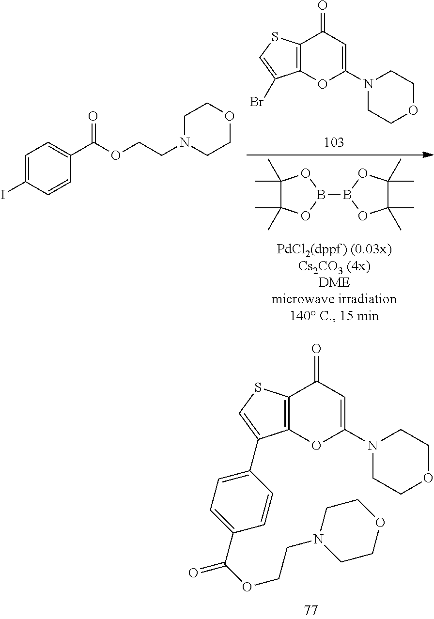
C12=C(SC=C1Br)C(=O)C=C(N1CCOCC1)O2.C1(C)(C)C(C)(C)OB(B2OC(C)(C)C(C)(C)O2)O1.O(CCN1CCOCC1)C(C1=CC=C(I)C=C1)=O.C12=C(SC=C1C1=CC=C(C(OCCN3CCOCC3)=O)C=C1)C(=O)C=C(N1CCOCC1)O2
